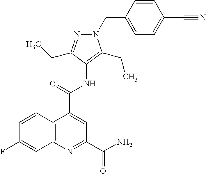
C12=C(N=C(C(=O)N)C=C1C(=O)NC1=C(CC)N(CC3=CC=C(C#N)C=C3)N=C1CC)C=C(F)C=C2
